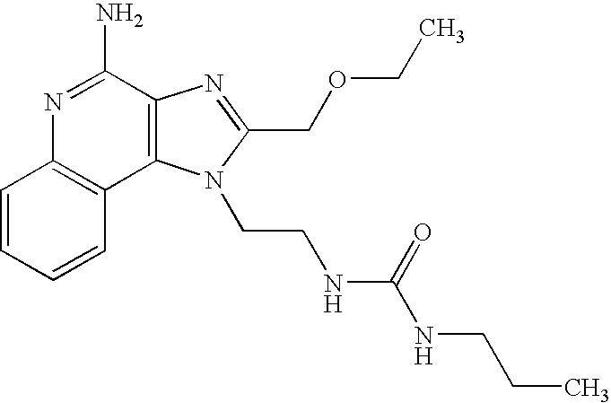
C1=CC=CC2=C1N=C(N)C1=C2N(CCNC(NCCC)=O)C(COCC)=N1
